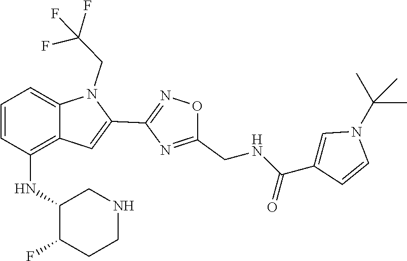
C12=C(NC3C(F)CCNC3)C=CC=C1N(CC(F)(F)F)C(C1=NOC(CNC(C3=CN(C(C)(C)C)C=C3)=O)=N1)=C2
